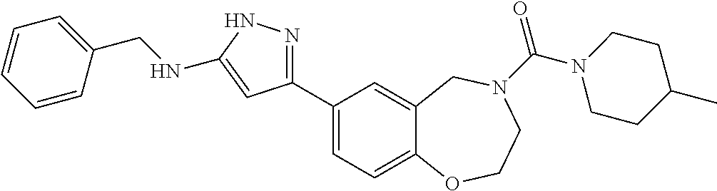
C1(C2=CC=C3C(=C2)CN(C(N2CCC(C)CC2)=O)CCO3)=NNC(NCC2=CC=CC=C2)=C1
